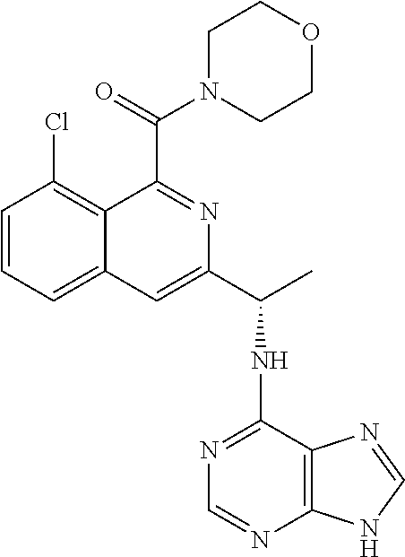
C1=CC=C2C(=C1Cl)C(C(N1CCOCC1)=O)=NC(C(NC1=NC=NC3=C1N=CN3)C)=C2
